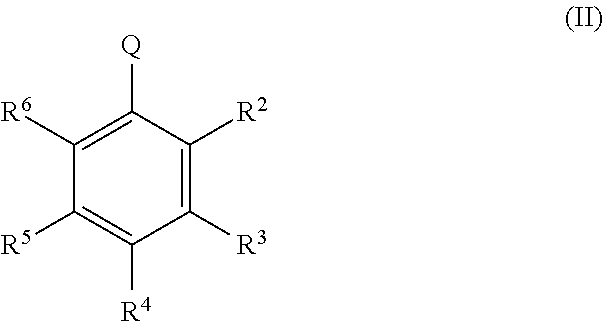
[R5]C1=C([R4])C([R3])=C([R2])C([Q])=C1[R6]
